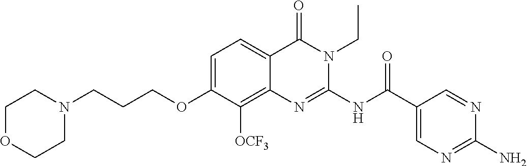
C1=C(OCCCN2CCOCC2)C([OCF3])=C2C(=C1)C(=O)N(CC)C(NC(C1=CN=C(N)N=C1)=O)=N2
